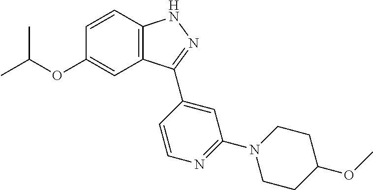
C1=CC2=C(C=C1OC(C)C)C(C1=CC(N3CCC(OC)CC3)=NC=C1)=NN2
